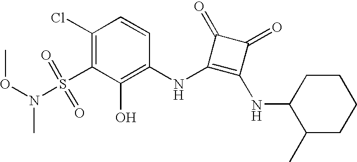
O(N(S(C1=C(Cl)C=CC(NC2=C(NC3C(C)CCCC3)C(=O)C2=O)=C1O)(=O)=O)C)C
